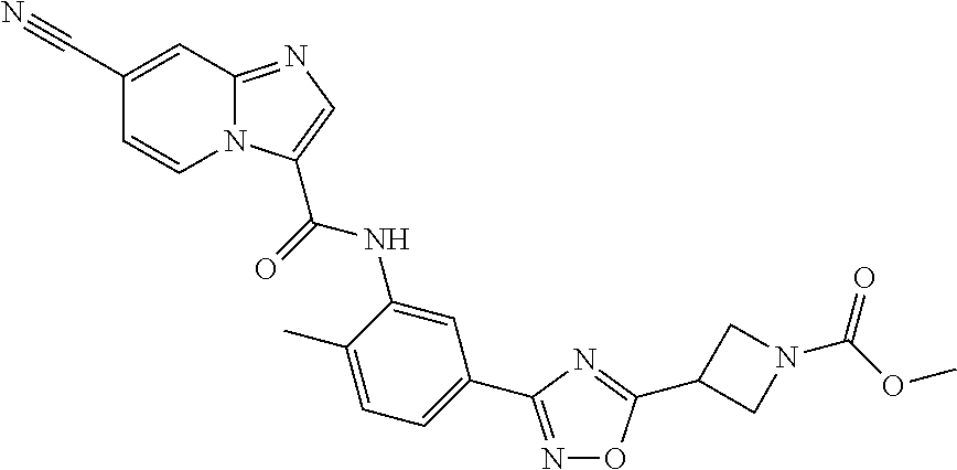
N1=C(C2=CC=C(C)C(NC(=O)C3=CN=C4N3C=CC(C#N)=C4)=C2)N=C(C2CN(C(OC)=O)C2)O1
